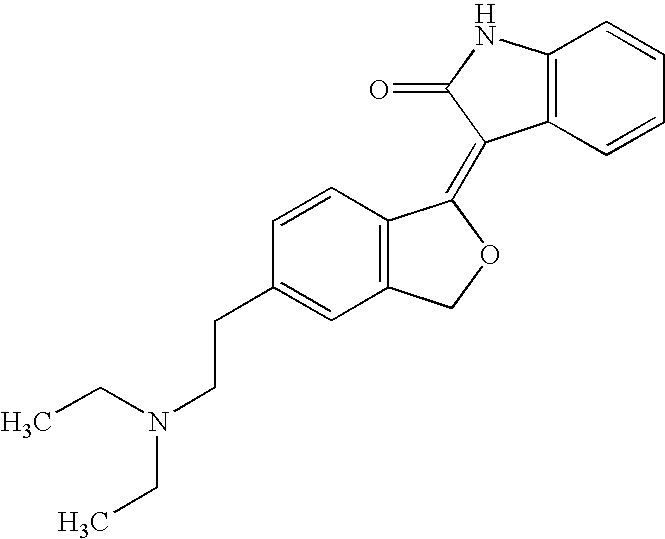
C1=CC(CCN(CC)CC)=CC2=C1C(=C1C3=C(NC1=O)C=CC=C3)OC2
